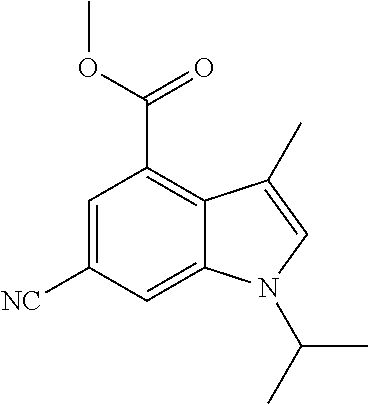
C1=C([NC])C=C2C(=C1C(OC)=O)C(C)=CN2C(C)C
